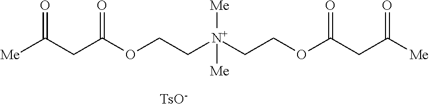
[Me]C(CC(OCC[N+](CCOC(CC(=O)[Me])=O)([Me])[Me])=O)=O.[TsO-]
